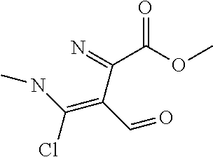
N=C(C(OC)=O)C(=C(Cl)NC)C=O
